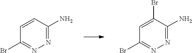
C1=CC(N)=NN=C1Br.C1=C(Br)C(N)=NN=C1Br
